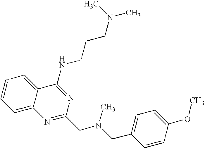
C1=C2C(=CC=C1)C(NCCCN(C)C)=NC(CN(CC1=CC=C(OC)C=C1)C)=N2
